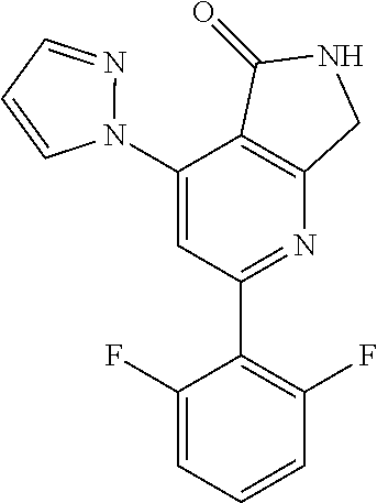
C1(N2N=CC=C2)=CC(C2=C(F)C=CC=C2F)=NC2=C1C(=O)NC2
